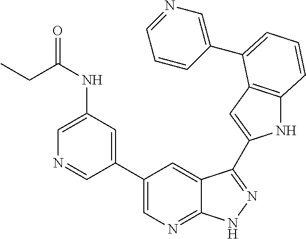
C1(C2=CN=C3C(=C2)C(C2=CC4=C(N2)C=CC=C4C2=CN=CC=C2)=NN3)=CC(NC(CC)=O)=CN=C1
